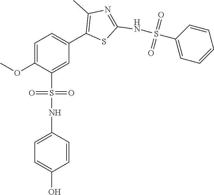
C1=C(OC)C(S(=O)(=O)NC2=CC=C(O)C=C2)=CC(C2=C(C)N=C(NS(C3=CC=CC=C3)(=O)=O)S2)=C1
